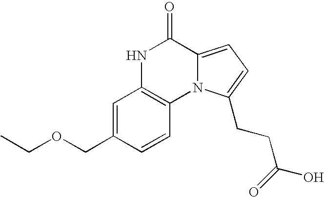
N1C2=C(N3C(=CC=C3CCC(O)=O)C1=O)C=CC(COCC)=C2
